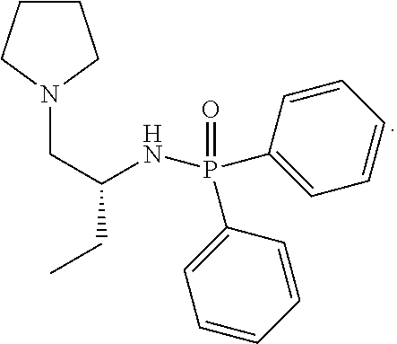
C1CCN(CC(CC)NP(C2=CC=CC=C2)(=O)C2=CC=CC=C2)C1
